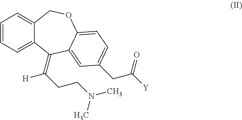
C1=CC=C2C(=C1)COC1=CC=C(CC([Y])=O)C=C1C2=C(CCN(C)C)[H]
